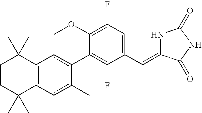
C1CC(C)(C)C2=C(C1(C)C)C=C(C1=C(F)C(C=C3NC(=O)NC3=O)=CC(F)=C1OC)C(C)=C2
